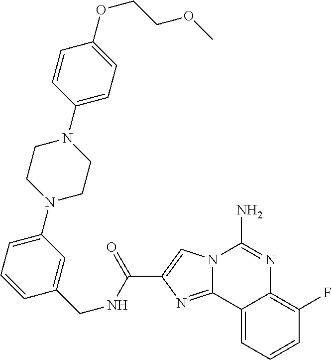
N12C(=NC(C(NCC3=CC(N4CCN(C5=CC=C(OCCOC)C=C5)CC4)=CC=C3)=O)=C1)C1=CC=CC(F)=C1N=C2N
